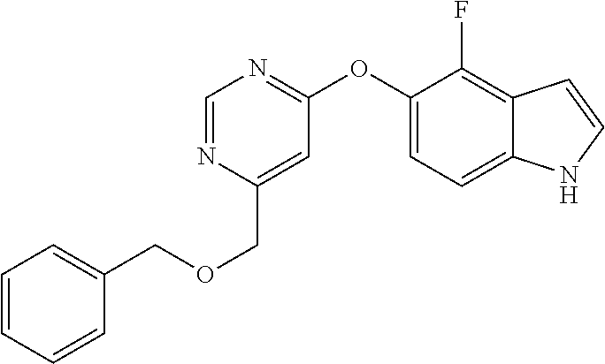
C1=CC=CC(COCC2=CC(OC3=CC=C4C(=C3F)C=CN4)=NC=N2)=C1
